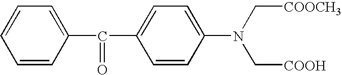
C1=C(C(C2=CC=CC=C2)=O)C=CC(N(C[COOH])C[COOCH3])=C1
